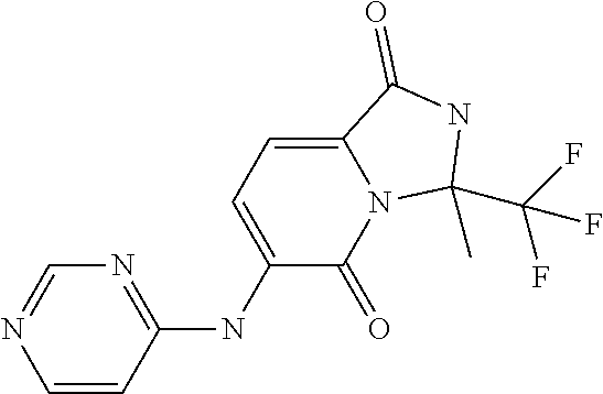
C1=CC(NC2=CC=C3N(C2=O)C(C(F)(F)F)(C)NC3=O)=NC=N1
